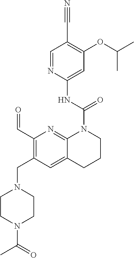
C1=NC(NC(=O)N2C3=NC(C=O)=C(CN4CCN(C(C)=O)CC4)C=C3CCC2)=CC(OC(C)C)=C1C#N
